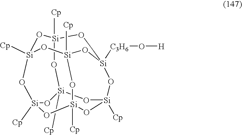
O1[Si]2([Cp])O[Si]3([Cp])O[Si]4([C3H6]O[H])CO[Si]1([Cp])O[Si]1([Cp])O[Si]([Cp])(O2)O[Si]([Cp])(O[Si]([Cp])(O1)O4)O3
